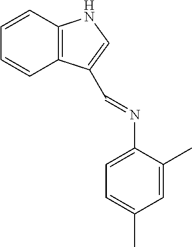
C1=CC2=C(C=C1)C(C=NC1=CC=C(C)C=C1C)=CN2
